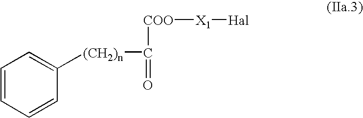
C1=CC=CC([(CH2)n]C([COO][X1][Hal])=O)=C1
